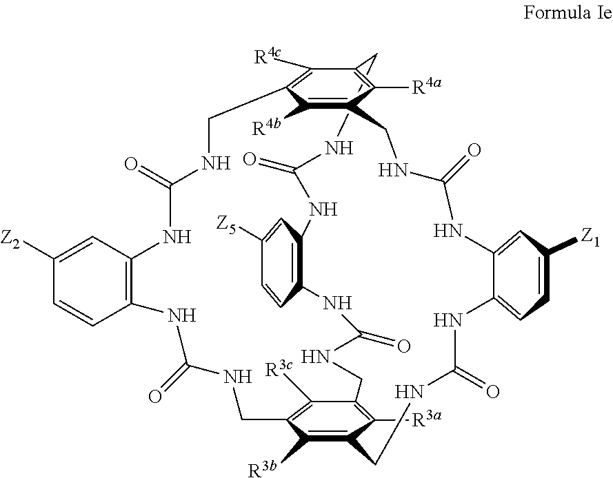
C1NC(=O)NC2=CC([Z1])=CC=C2NC(=O)NCC2=C([R3b])C3=C([R3c])C(=C2[R3a])CNC(=O)NC2=C(C=C([Z5])C=C2)NC(=O)NCC2=C([R4a])C1=C([R4b])C(=C2[R4c])CNC(=O)NC1=C(C=CC([Z2])=C1)NC(=O)NC3
